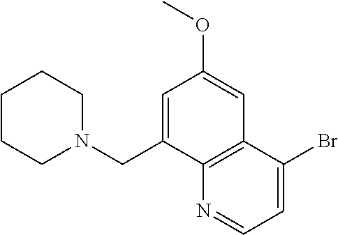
C1N(CC2=CC(OC)=CC3=C2N=CC=C3Br)CCCC1
